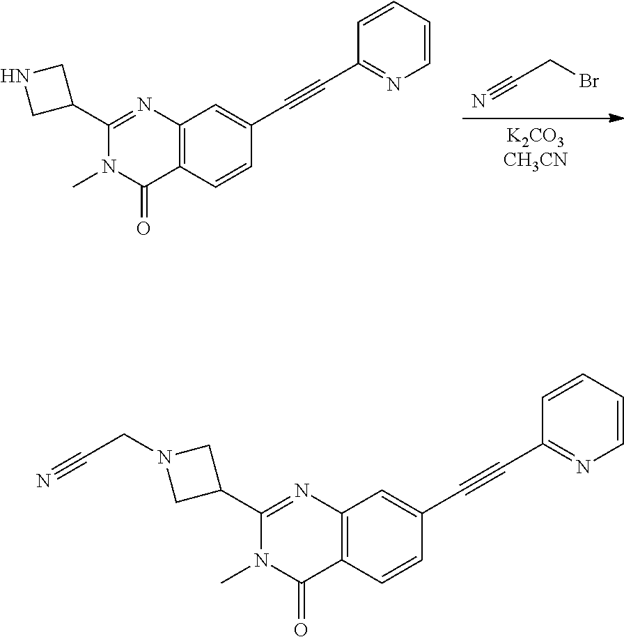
C12=C(N=C(C3CN(CC#N)C3)N(C)C1=O)C=C(C#CC1=NC=CC=C1)C=C2.[K2CO3CH3CN].C(C#N)Br.C12=C(N=C(C3CNC3)N(C)C1=O)C=C(C#CC1=NC=CC=C1)C=C2
